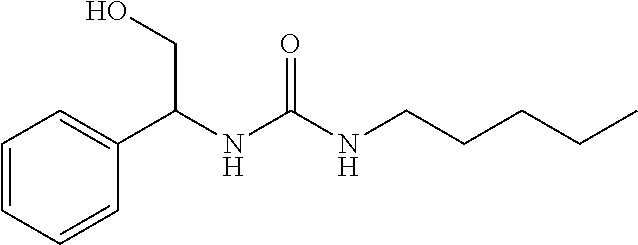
C1=CC=CC(C(NC(NCCCCC)=O)CO)=C1
